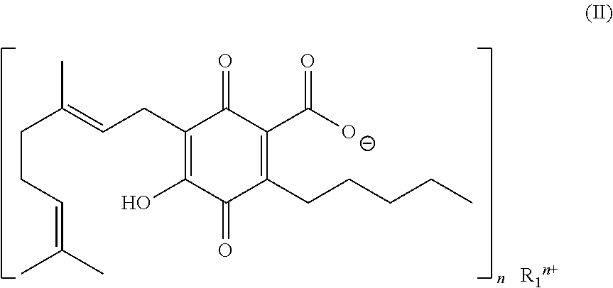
C1(CC=C(CCC=C(C)C)C)=C(O)C(=O)C(CCCCC)=C(C([O-])=O)C1=O
